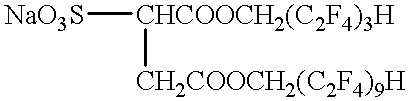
[NaO3S][CHCOOCH2(C2F4)3H][CH2COOCH2(C2F4)9H]
